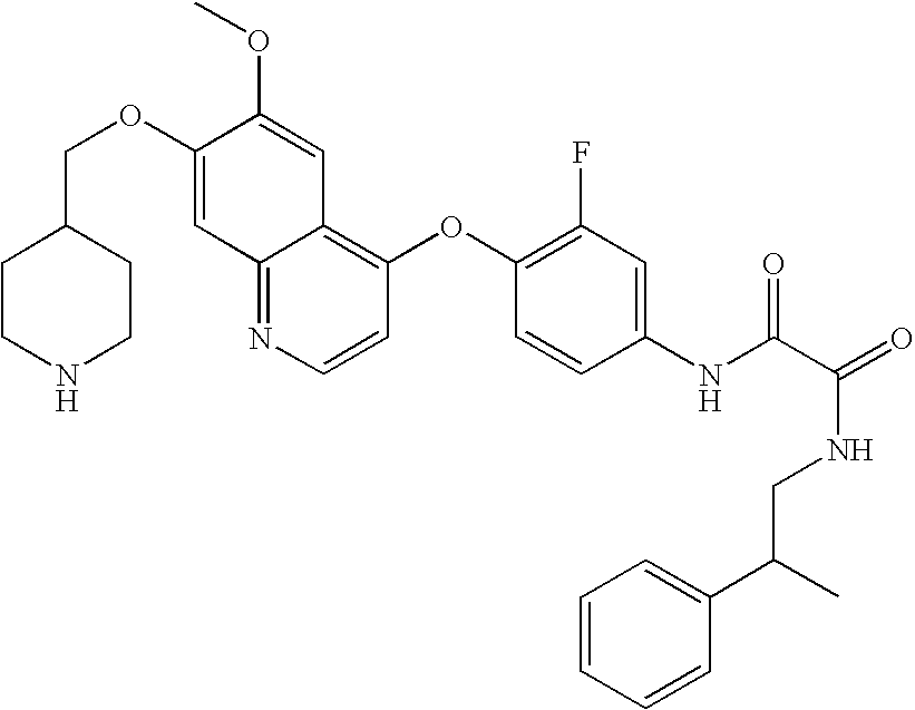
C12=NC=CC(OC3=C(F)C=C(NC(C(=O)NCC(C4=CC=CC=C4)C)=O)C=C3)=C1C=C(OC)C(OCC1CCNCC1)=C2
